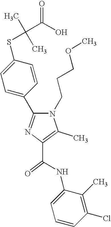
C(C1=C(C)N(CCCOC)C(C2=CC=C(SC(C)(C)C(O)=O)C=C2)=N1)(=O)NC1=CC=CC(Cl)=C1C
